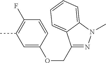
C1=C(OCC2=NN(C)C3=CC=CC=C23)C=CC(F)=C1C
